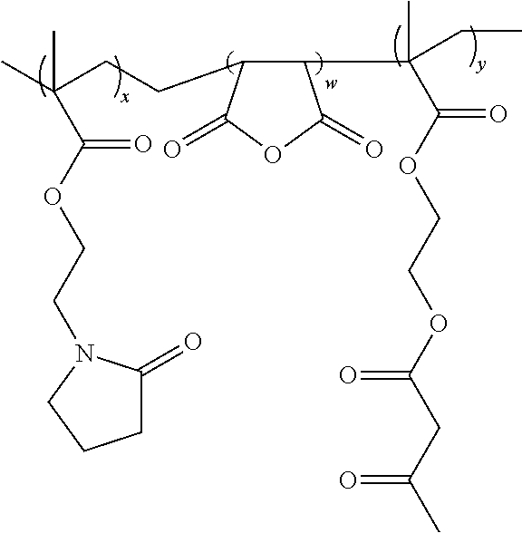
CC(CCC1C(C(CC)(C)C(OCCOC(CC(=O)C)=O)=O)C(=O)OC1=O)(C)C(=O)OCCN1C(=O)CCC1
